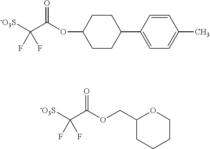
[-O3S]C(C(OC1CCC(C2=CC=C(C)C=C2)CC1)=O)(F)F.[-O3S]C(C(OCC1CCCCO1)=O)(F)F
